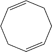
C1=CCCC=CCC1
